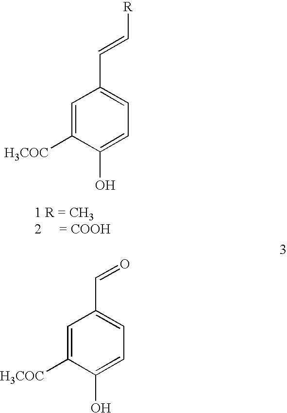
C1=C([H3COC])C(O)=CC=C1C=C[R].C1=C([H3COC])C(O)=CC=C1C=O
